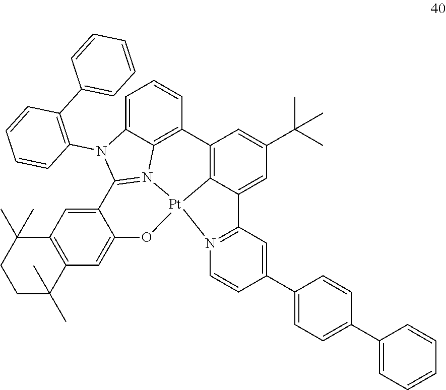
C12=C3C(=CC(C(C)(C)C)=C1)C1=N(C=CC(C4=CC=C(C5=CC=CC=C5)C=C4)=C1)[Pt]31N3=C(N(C4=C(C5=CC=CC=C5)C=CC=C4)C4=CC=CC2=C43)C2=CC3=C(C=C2O1)C(C)(C)CCC3(C)C
